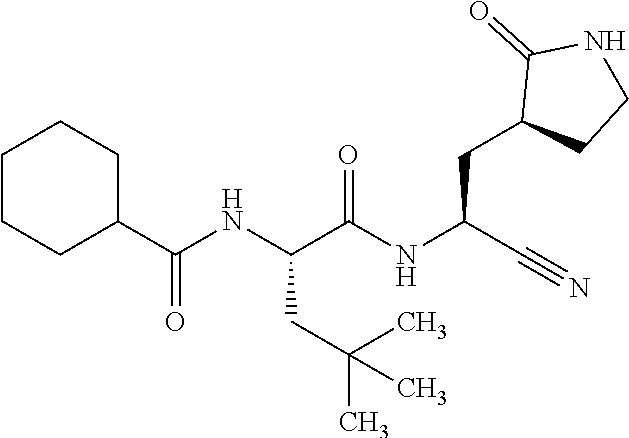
C(NC(CC(C)(C)C)C(NC(C#N)CC1CCNC1=O)=O)(=O)C1CCCCC1
